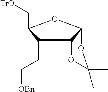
C1(CC[OBn])C2C(OC1C[TrO])OC(C)(C)O2
